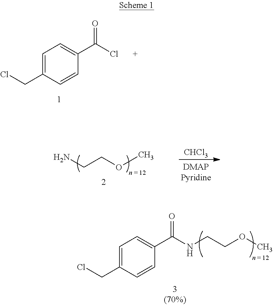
C1=C(CCl)C=CC(C(Cl)=O)=C1.NCCOC.[CHCl3].C1=C(CCl)C=CC(C(NCCOC)=O)=C1
